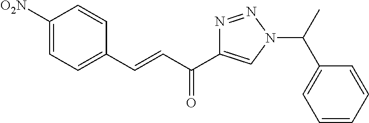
C1([O2N])=CC=C(C=CC(=O)C2=CN(C(C3=CC=CC=C3)C)N=N2)C=C1
